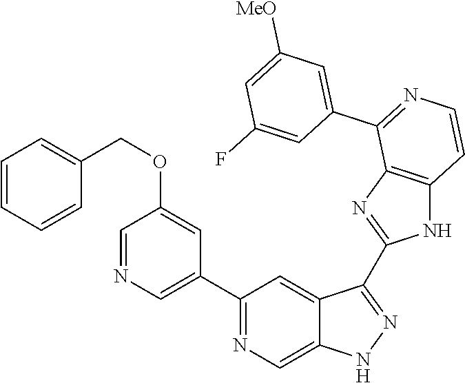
C1(C2=CN=CC(OCC3=CC=CC=C3)=C2)=NC=C2C(=C1)C(C1=NC3=C(N1)C=CN=C3C1=CC([MeO])=CC(F)=C1)=NN2
